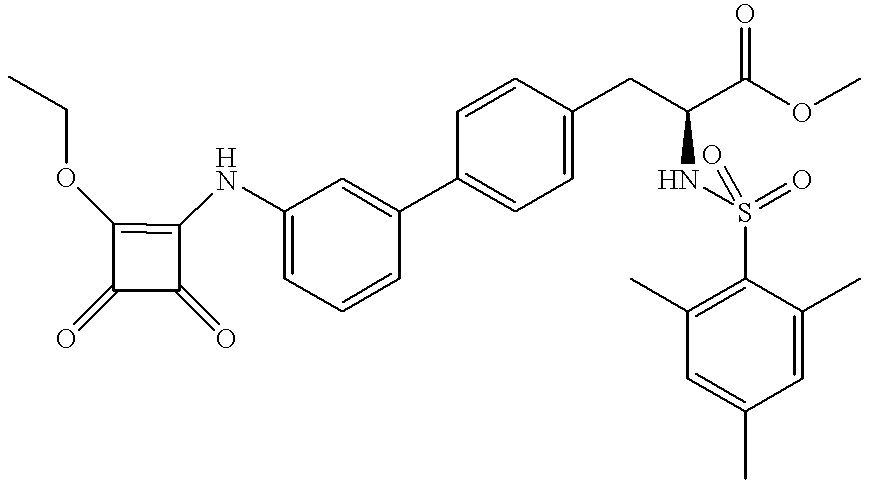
C1=C(NC2=C(OCC)C(=O)C2=O)C=C(C2=CC=C(CC(NS(=O)(=O)C3=C(C)C=C(C)C=C3C)C(OC)=O)C=C2)C=C1
